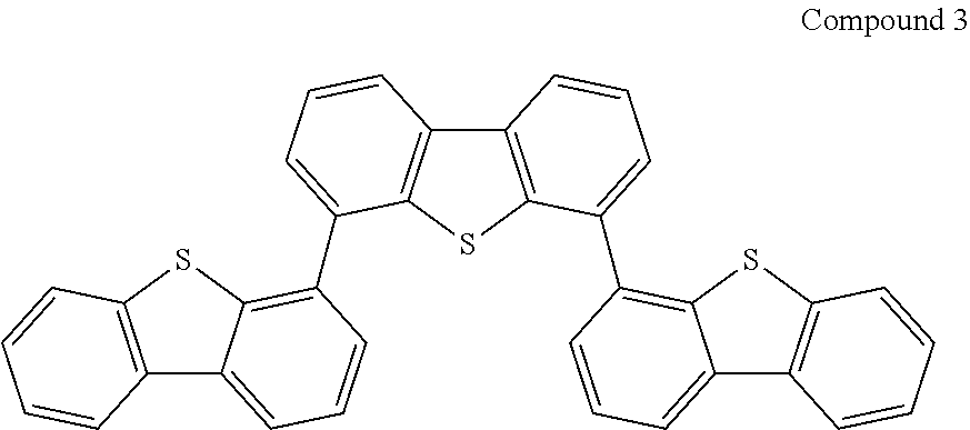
C12=C(SC3=C(C4=CC=CC5=C4SC4=C5C=CC=C4C4=C5C(=CC=C4)C4=C(S5)C=CC=C4)C=CC=C13)C=CC=C2
